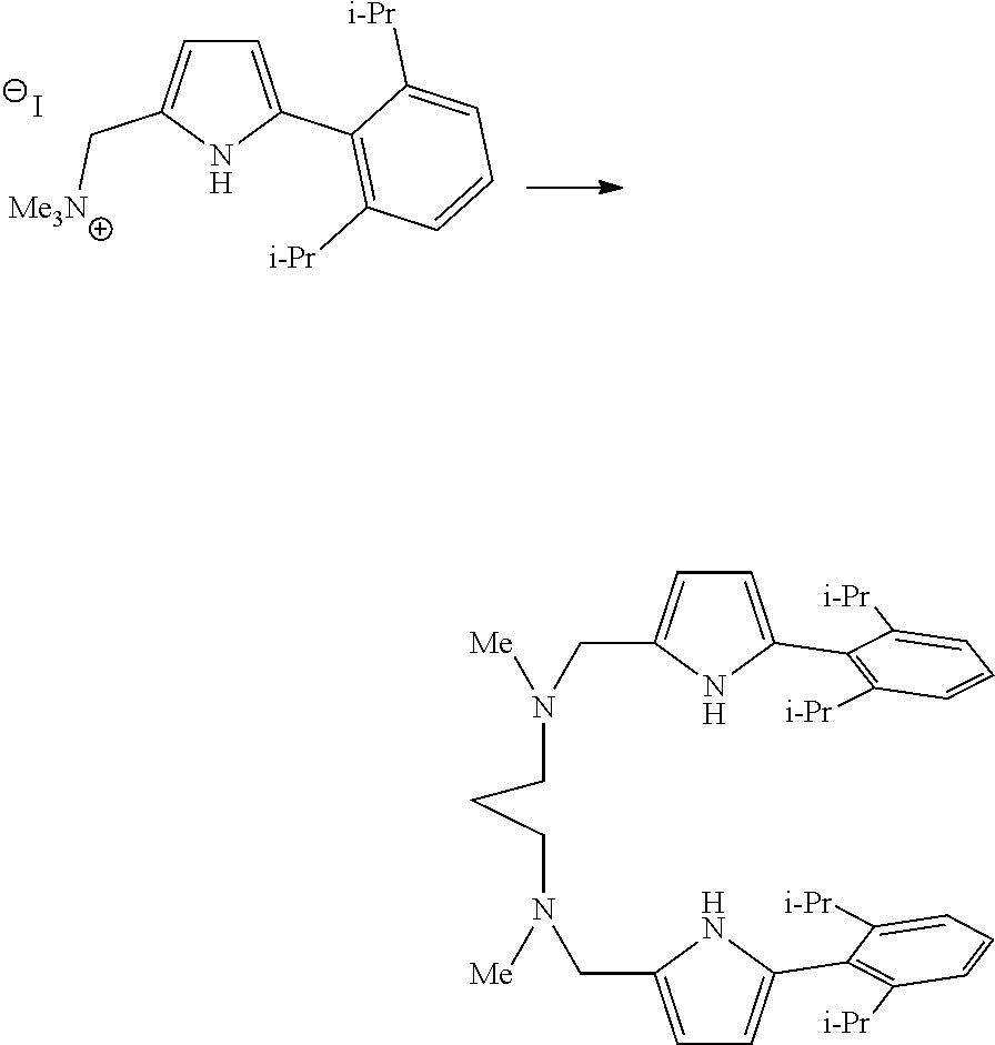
C1=C(C2=C([i-Pr])C=CC=C2[i-Pr])NC(C[Me3N])=C1.[I-].C1=C(C2=C([i-Pr])C=CC=C2[i-Pr])NC(CN(CCCN(CC2=CC=C(C3=C([i-Pr])C=CC=C3[i-Pr])N2)[Me])[Me])=C1
